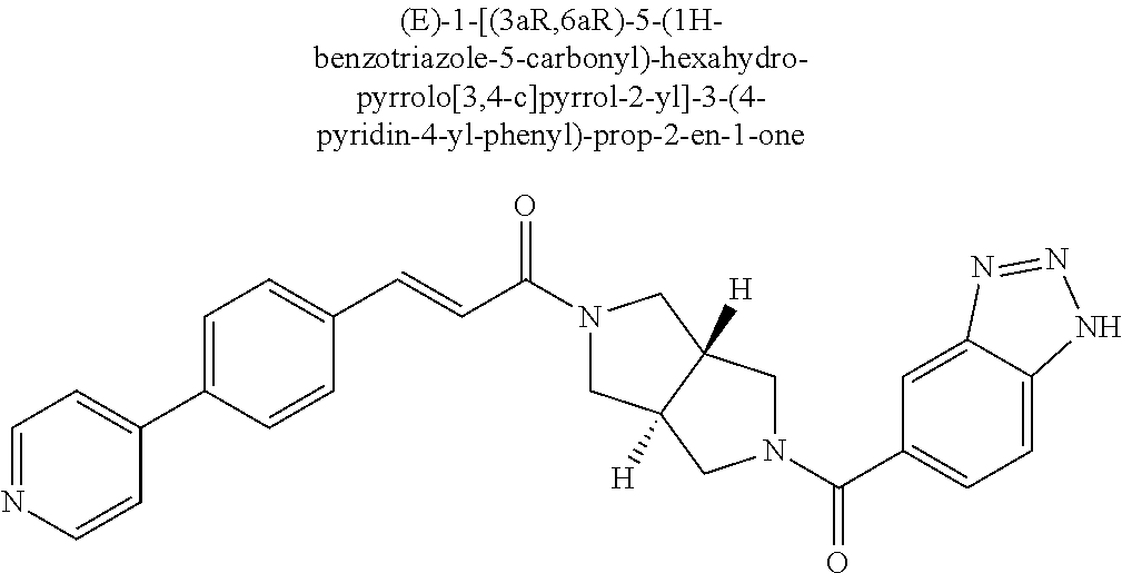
C1=CC(C2=CC=NC=C2)=CC=C1C=CC(=O)N1CC2([H])C([H])(C1)CN(C(=O)C1=CC=C3C(=C1)N=NN3)C2
